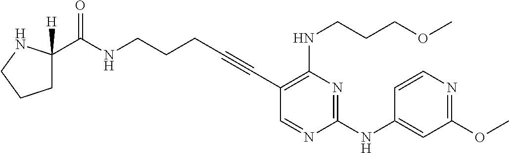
C(NCCCC#CC1=C(NCCCOC)N=C(NC2=CC(OC)=NC=C2)N=C1)(=O)C1([H])CCCN1
